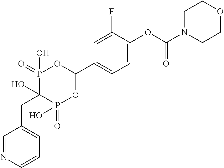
C1=C(OC(N2CCOCC2)=O)C(F)=CC(C2OP(=O)(O)C(O)(CC3=CC=CN=C3)P(=O)(O)O2)=C1
